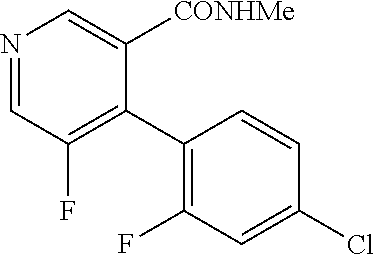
N1=CC(F)=C(C2=C(F)C=C(Cl)C=C2)C([CONHMe])=C1
